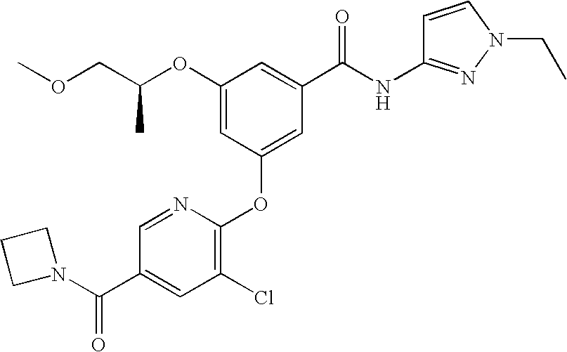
C(OC1=CC(OC2=C(Cl)C=C(C(N3CCC3)=O)C=N2)=CC(C(NC2=NN(CC)C=C2)=O)=C1)(COC)C
